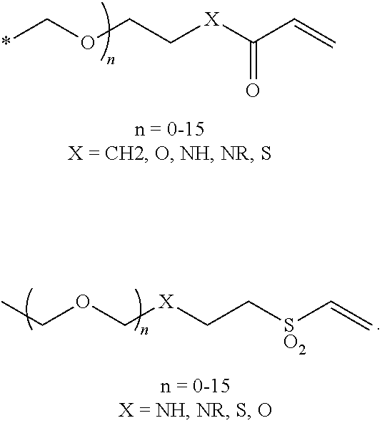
*COCC[X]C(C=C)=O.CCOC[X]CC[SO2]C=C
